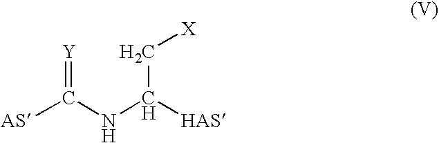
[AS]C(NC([HAS])C[X])=[Y]
